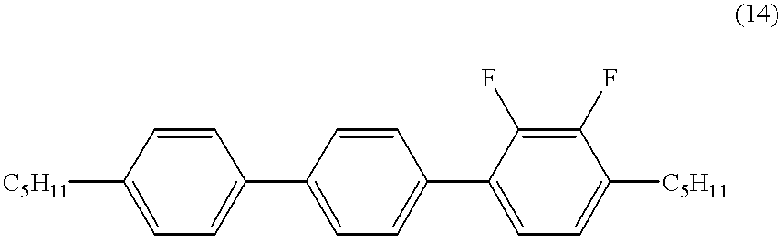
C1=C([C5H11])C=CC(C2=CC=C(C3=CC=C([C5H11])C(F)=C3F)C=C2)=C1
